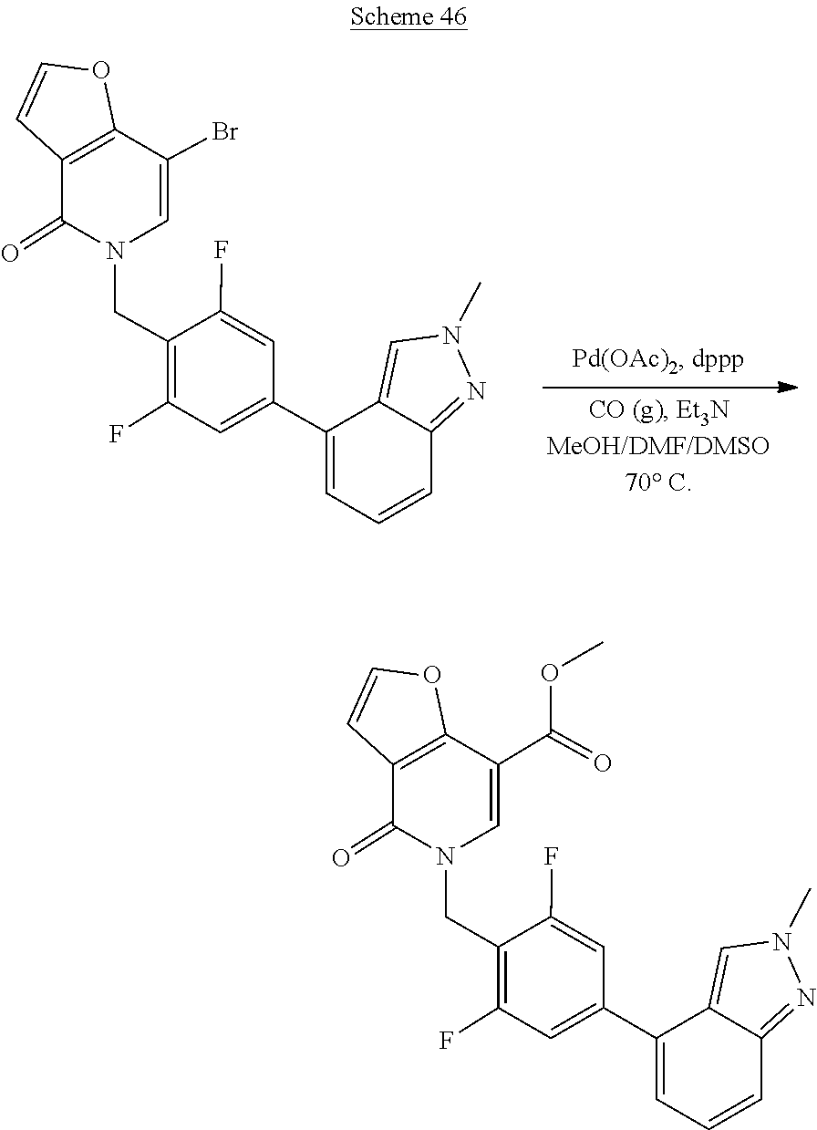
C1(F)=C(CN2C(=O)C3=C(OC=C3)C(Br)=C2)C(F)=CC(C2=CC=CC3=NN(C)C=C23)=C1.C12=NN(C)C=C1C(C1=CC(F)=C(CN3C=C(C(OC)=O)C4=C(C3=O)C=CO4)C(F)=C1)=CC=C2
